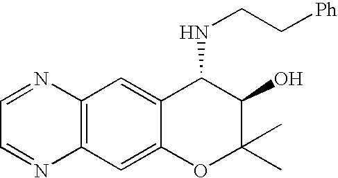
C12=C(C=C3C(=C1)C(NCC[Ph])C(O)C(C)(C)O3)N=CC=N2
